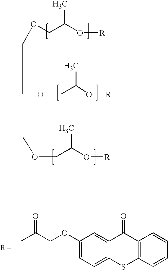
C1(OCC(=O)C)=CC=C2C(=C1)C(=O)C1=C(S2)C=CC=C1.O(C(COCC(O[R])C)COCC(O[R])C)CC(O[R])C
